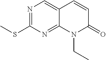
N1=C(SC)N=C2C(=C1)C=CC(=O)N2CC
